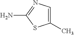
C1(C)=CN=C(N)S1
